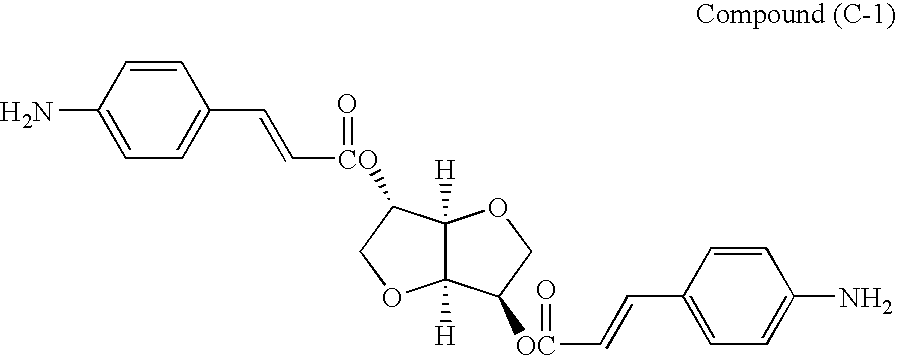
NC1=CC=C(C=C[CO](=O)C2C3([H])C([H])(OC2)C([OC](C=CC2=CC=C(N)C=C2)=O)CO3)C=C1
